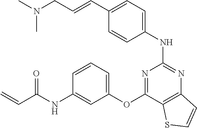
C(C1=CC=C(NC2=NC3=C(C(OC4=CC=CC(NC(C=C)=O)=C4)=N2)SC=C3)C=C1)=CCN(C)C
